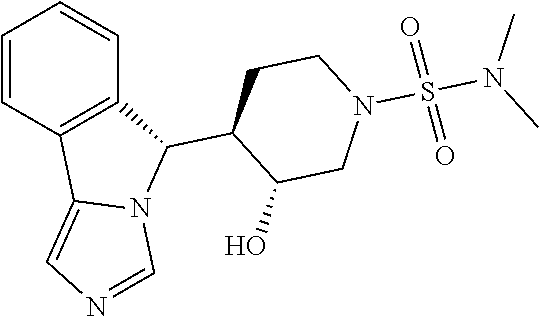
C1=CC2=C(C=C1)C(C1CCN(S(=O)(=O)N(C)C)CC1O)N1C2=CN=C1
